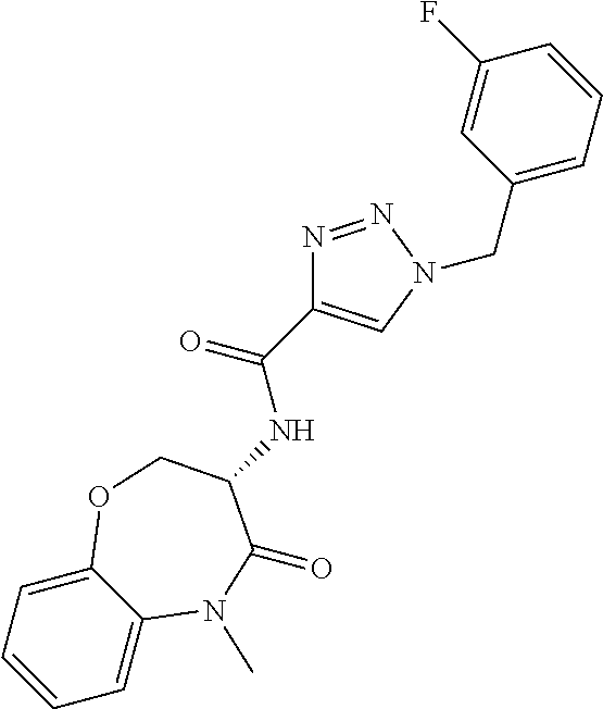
C1=CC=C2C(=C1)N(C)C(=O)C(NC(=O)C1=CN(CC3=CC=CC(F)=C3)N=N1)CO2
